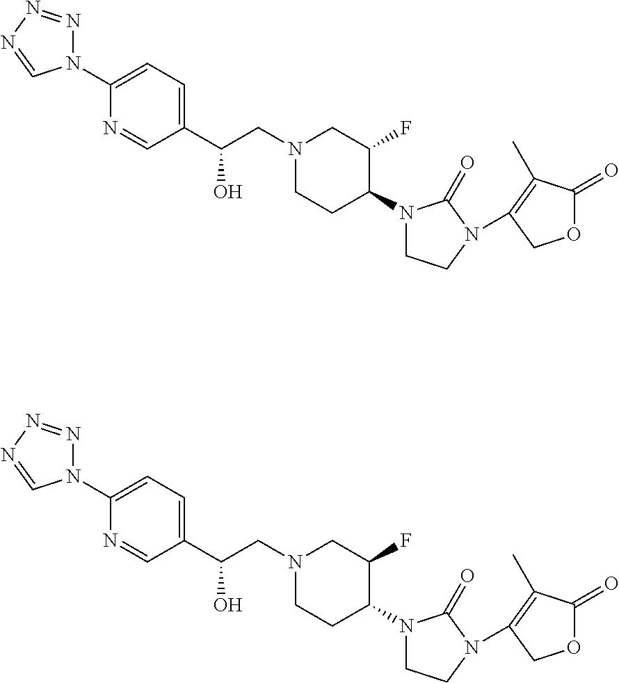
N1(CC(C2=CC=C(N3N=NN=C3)N=C2)O)CCC(N2CCN(C3=C(C)C(=O)OC3)C2=O)C(F)C1.N1(CC(C2=CC=C(N3N=NN=C3)N=C2)O)CCC(N2CCN(C3=C(C)C(=O)OC3)C2=O)C(F)C1
